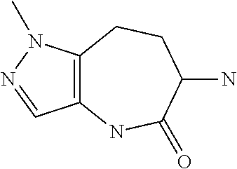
C12=C(N(C)N=C1)CCC(N)C(=O)N2
